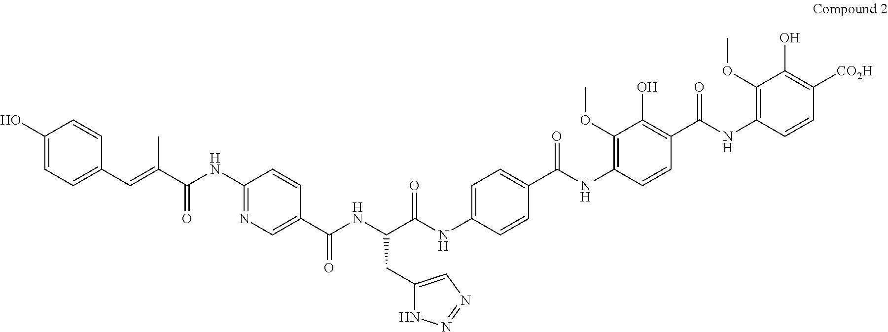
COC1=C(NC(C2=CC=C(NC(C(NC(C3=CN=C(NC(C(=CC4=CC=C(O)C=C4)C)=O)C=C3)=O)CC3=CN=NN3)=O)C=C2)=O)C=CC(C(NC2=C(OC)C(O)=C([CO2H])C=C2)=O)=C1O
